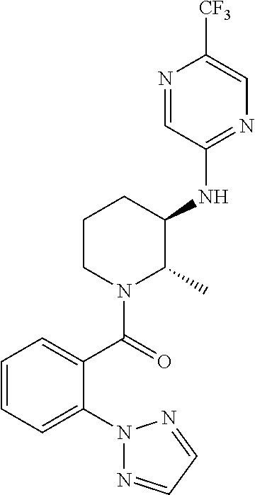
C1=CC=C(N2N=CC=N2)C(C(=O)N2C(C)C(NC3=NC=C([CF3])N=C3)CCC2)=C1
